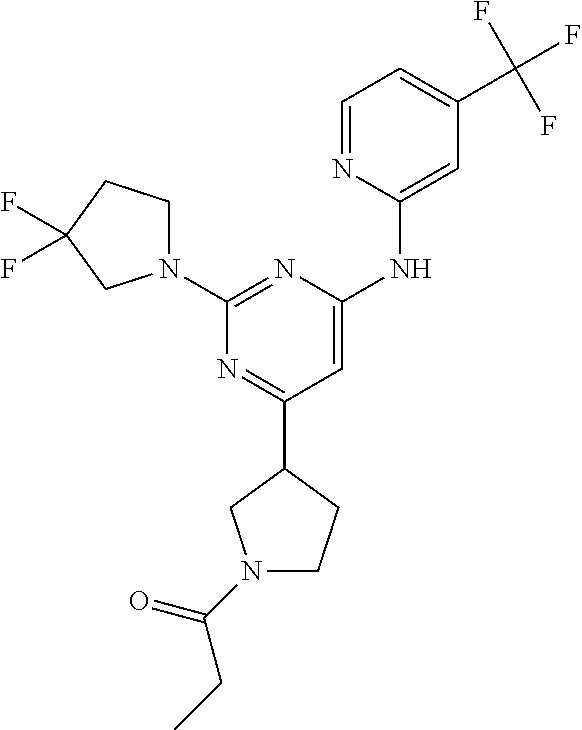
C1=NC(NC2=CC(C3CCN(C(=O)CC)C3)=NC(N3CCC(F)(F)C3)=N2)=CC(C(F)(F)F)=C1
